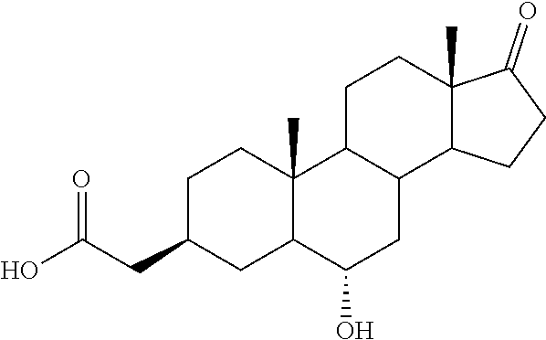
C1C(CC(O)=O)CC2C(C)(C1)C1C(CC2O)C2C(C)(CC1)C(=O)CC2
